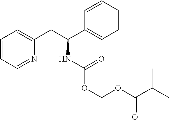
C1=CC=NC(CC(C2=CC=CC=C2)NC(OCOC(C(C)C)=O)=O)=C1
